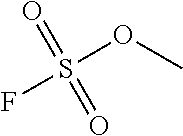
S(OC)(=O)(=O)F
